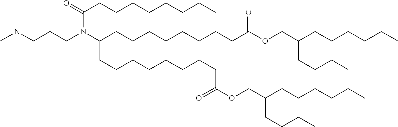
CN(CCCN(C(CCCCCCCCC(OCC(CCCCCC)CCCC)=O)CCCCCCCCC(OCC(CCCCCC)CCCC)=O)C(=O)CCCCCCCC)C
